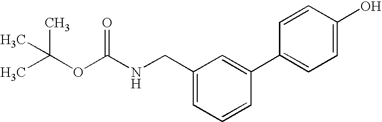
CC(OC(NCC1=CC=CC(C2=CC=C(O)C=C2)=C1)=O)(C)C
